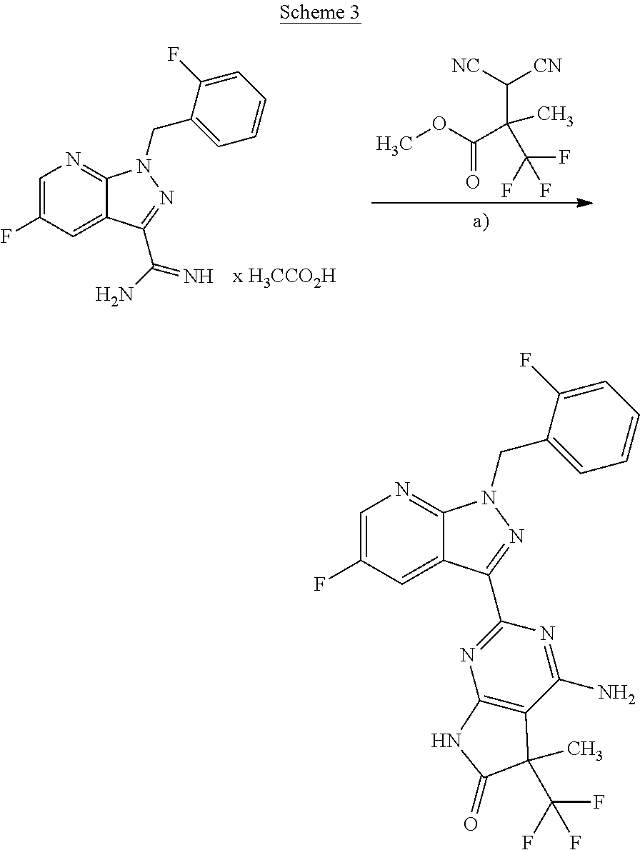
C1=C(F)C=C2C(=N1)N(CC1=CC=CC=C1F)N=C2C(N)=N.COC(C(C)(C([NC])[CN])C(F)(F)F)=O.C1=C(F)C=C2C(=N1)N(CC1=CC=CC=C1F)N=C2C1=NC2=C(C(N)=N1)C(C)(C(F)(F)F)C(=O)N2
